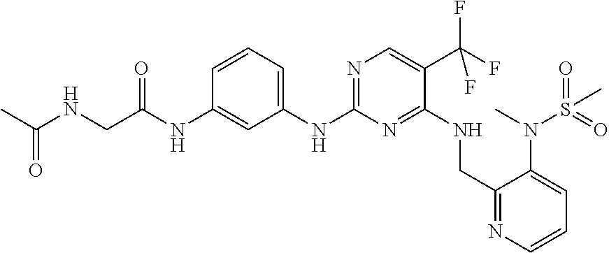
N(C1=NC=C(C(F)(F)F)C(NCC2=NC=CC=C2N(S(C)(=O)=O)C)=N1)C1=CC=CC(NC(CNC(C)=O)=O)=C1
